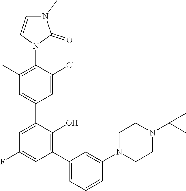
C1CN(C2=CC(C3=C(O)C(C4=CC(C)=C(N5C=CN(C)C5=O)C(Cl)=C4)=CC(F)=C3)=CC=C2)CCN1C(C)(C)C
